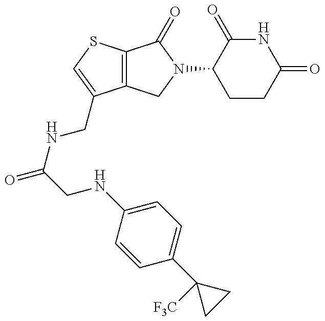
C12=C(SC=C1CNC(CNC1=CC=C(C3([F3C])CC3)C=C1)=O)C(=O)N(C1CCC(=O)NC1=O)C2
